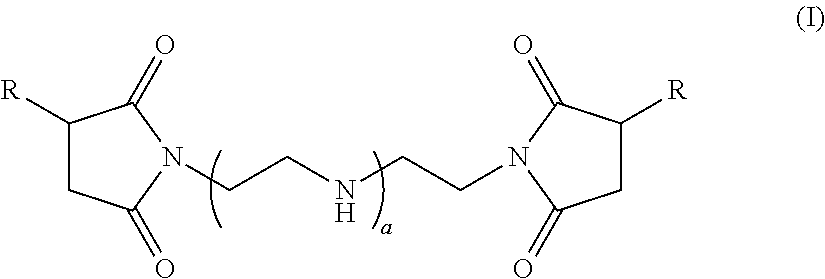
C1([R])CC(=O)N(CCNCCN2C(=O)CC([R])C2=O)C1=O
